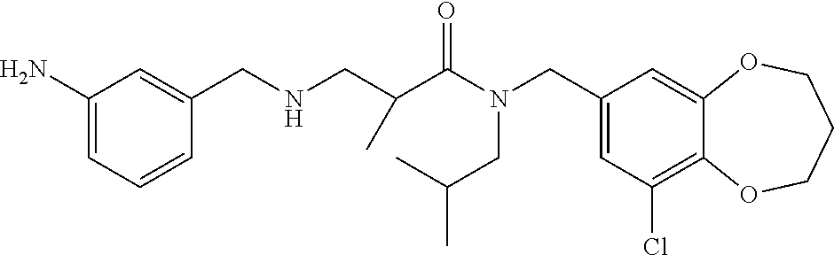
C1(CN(C(=O)C(CNCC2=CC(N)=CC=C2)C)CC(C)C)=CC(Cl)=C2C(=C1)OCCCO2
